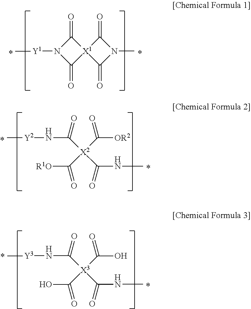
C1(=O)N([Y1]C)C(=O)[X1]12C(=O)N(C)C2=O.N([Y2]C)C(=O)[X2](C([OR2])=O)(C([R1O])=O)C(NC)=O.N([Y3]C)C(=O)[X3](C(O)=O)(C(O)=O)C(NC)=O
